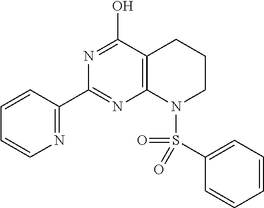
N1=C(C2=NC3=C(C(O)=N2)CCCN3S(=O)(=O)C2=CC=CC=C2)C=CC=C1
